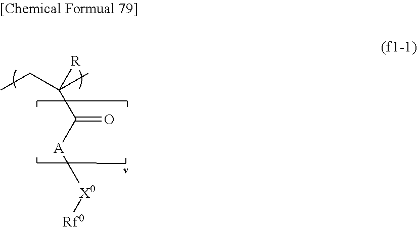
CCC(C)([R])C(=O)[A][X0][Rf0]
